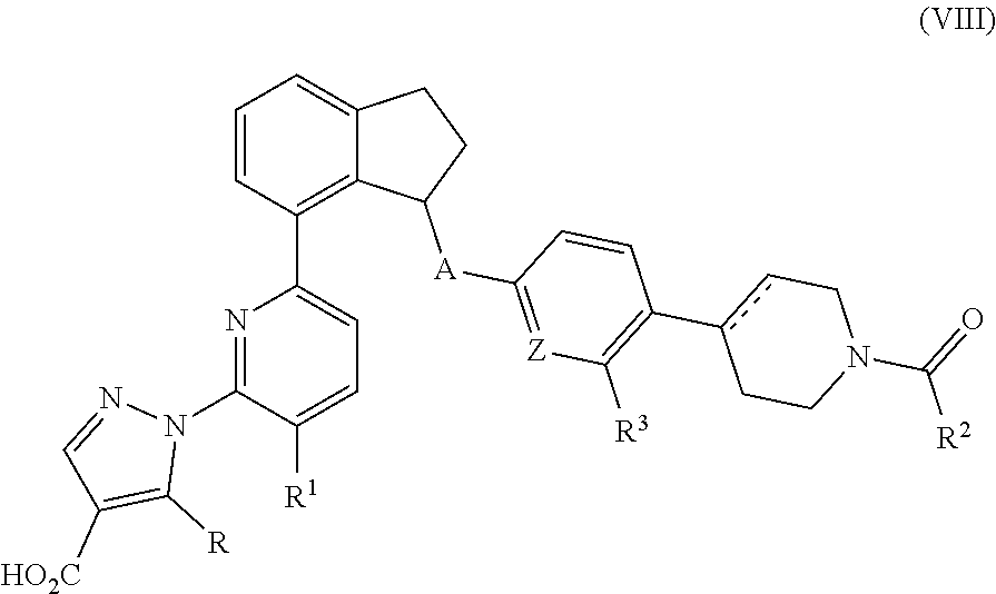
N1=C(N2N=CC([HO2C])=C2[R])C([R1])=CC=C1C1=C2C(=CC=C1)CCC2[A]C1=[Z]C([R3])=C(c2cCN(C([R2])=O)CC2)C=C1
